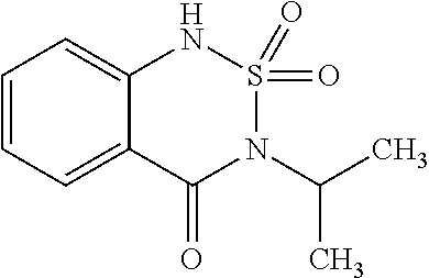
C1=CC=C2C(=C1)NS(=O)(=O)N(C(C)C)C2=O
